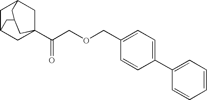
C1C2CC3(C(COCC4=CC=C(C5=CC=CC=C5)C=C4)=O)CC1CC(C2)C3
